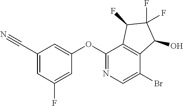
O(C1=NC=C(Br)C2=C1C(F)C(F)(F)C2O)C1=CC(C#N)=CC(F)=C1
